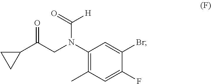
C1(C(CN(C2=C(C)C=C(F)C(Br)=C2)C(=O)[H])=O)CC1
